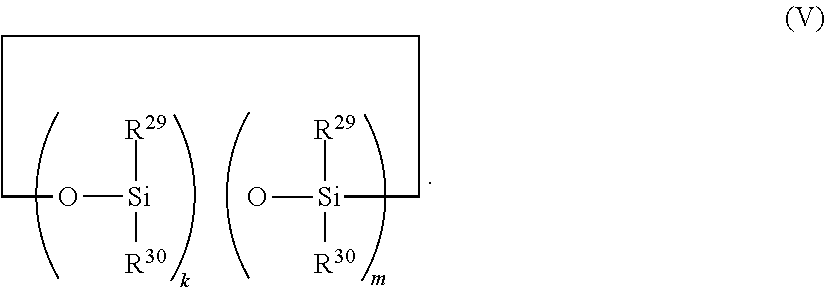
C(O[Si]([R29])[R30])CCC[Si](O)([R29])[R30]
